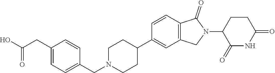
C1=CC2=C(C=C1C1CCN(CC3=CC=C(CC(O)=O)C=C3)CC1)CN(C1C(=O)NC(=O)CC1)C2=O
